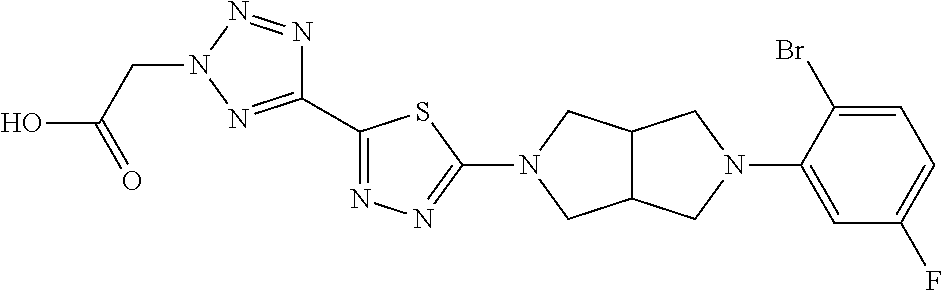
C1(C2=NN=C(N3CC4C(C3)CN(C3=CC(F)=CC=C3Br)C4)S2)=NN(CC(O)=O)N=N1
